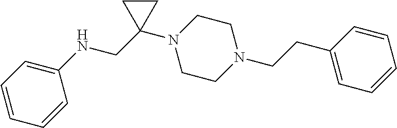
C(C1(N2CCN(CCC3=CC=CC=C3)CC2)CC1)NC1=CC=CC=C1
